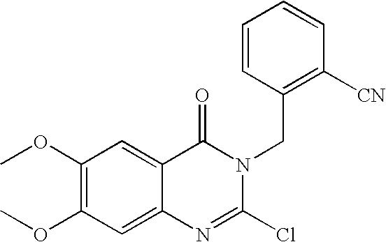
C1(OC)=C(OC)C=C2C(=C1)C(=O)N(CC1=C([CN])C=CC=C1)C(Cl)=N2
